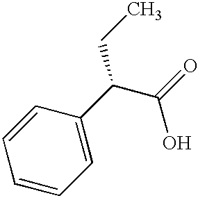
C1=CC=CC=C1C(C(=O)O)CC
